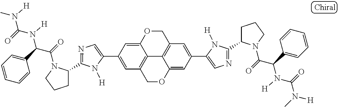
C1(C2=CC3=C4C(=C2)OCC2=C4C(=CC(C4=CN=C(C5CCCN5C(=O)C(C5=CC=CC=C5)N([H])C(=O)N(C)[H])N4[H])=C2)OC3)=CN=C(C2CCCN2C(=O)C(C2=CC=CC=C2)N([H])C(=O)N([H])C)N1[H]
